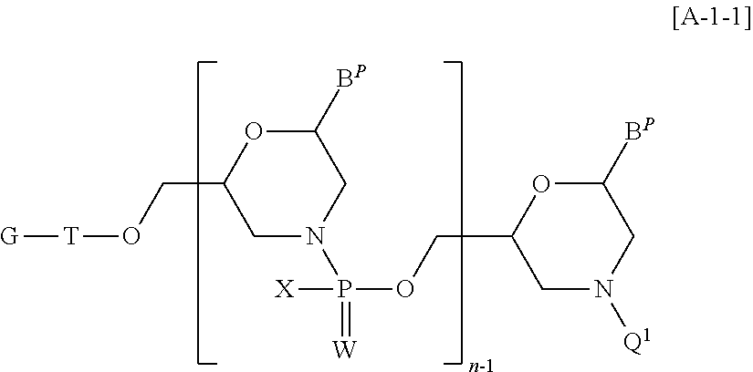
C1([BP])OC(CO[T][G])CN(P(OCC2CN([Q1])CC([BP])O2)([X])=[W])C1
